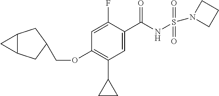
O(C1=C(C2CC2)C=C(C(=O)NS(N2CCC2)(=O)=O)C(F)=C1)CC1CC2C(C1)C2
